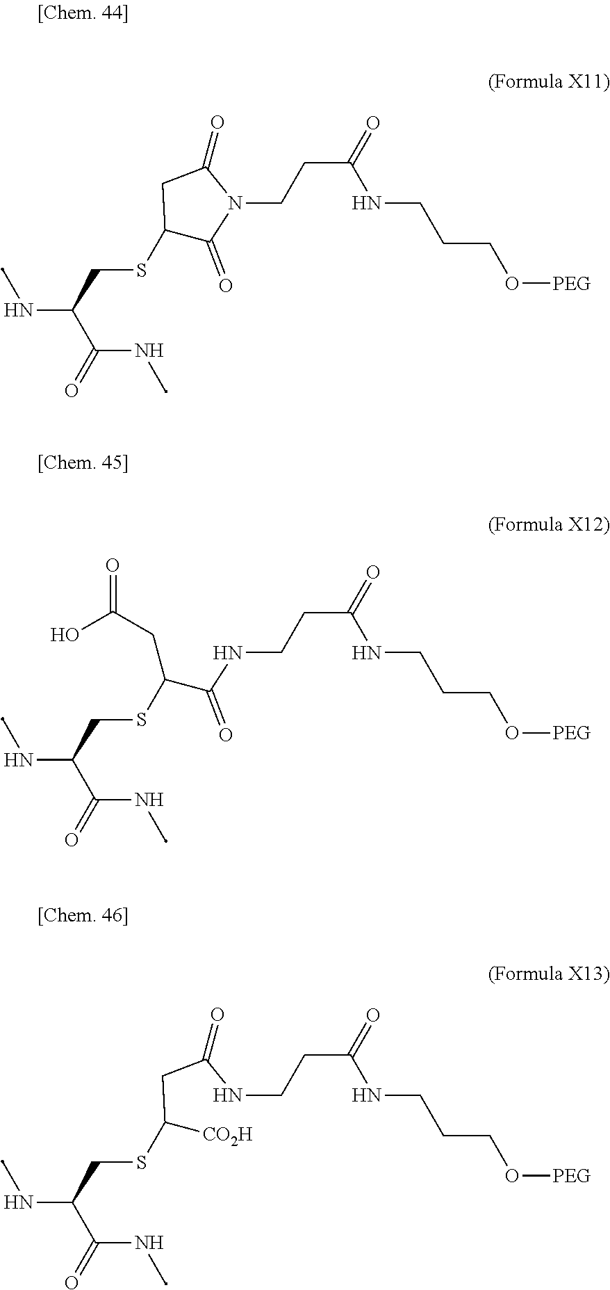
CNC(C(NC)=O)CSC1C(=O)N(CCC(NCCCO[PEG])=O)C(=O)C1.CNC(C(NC)=O)CSC(C(NCCC(NCCCO[PEG])=O)=O)CC(O)=O.CNC(C(NC)=O)CSC([CO2H])CC(NCCC(NCCCO[PEG])=O)=O
